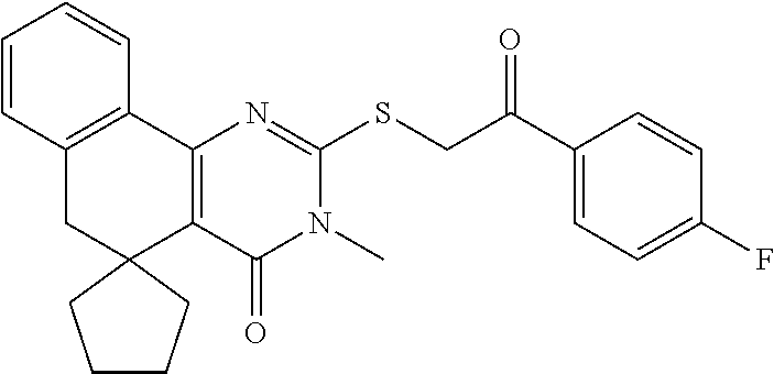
C12=C(C3=C(CC14CCCC4)C=CC=C3)N=C(SCC(C1=CC=C(F)C=C1)=O)N(C)C2=O
